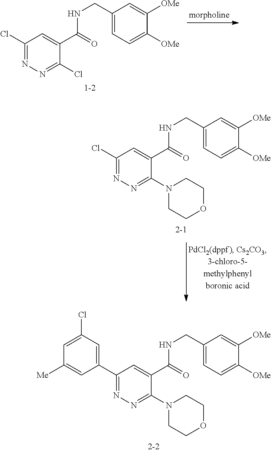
ClC1=NN=C(Cl)C(C(=O)NCC2=CC=C([OMe])C([OMe])=C2)=C1.ClC1=NN=C(N2CCOCC2)C(C(=O)NCC2=CC=C([OMe])C([OMe])=C2)=C1.C1(Cl)=CC([Me])=CC(C2=NN=C(N3CCOCC3)C(C(=O)NCC3=CC=C([OMe])C([OMe])=C3)=C2)=C1
